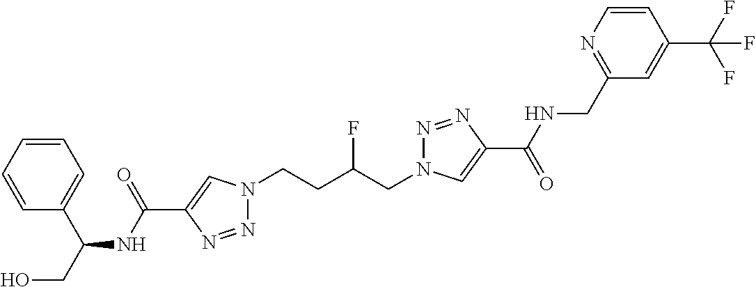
C1(C(NC(CO)C2=CC=CC=C2)=O)=CN(CCC(CN2N=NC(C(=O)NCC3=NC=CC(C(F)(F)F)=C3)=C2)F)N=N1
